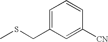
C1=C(CSC)C=C([CN])C=C1
